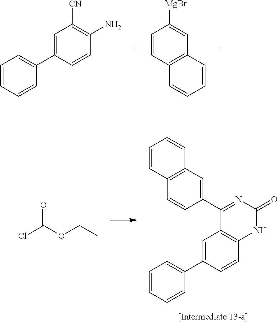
C1=CC=CC(C2=CC([CN])=C(N)C=C2)=C1.C1=CC2=C(C=C1[MgBr])C=CC=C2.C1(C2=NC(=O)NC3=C2C=C(C2=CC=CC=C2)C=C3)=CC2=C(C=C1)C=CC=C2.ClC(OCC)=O
